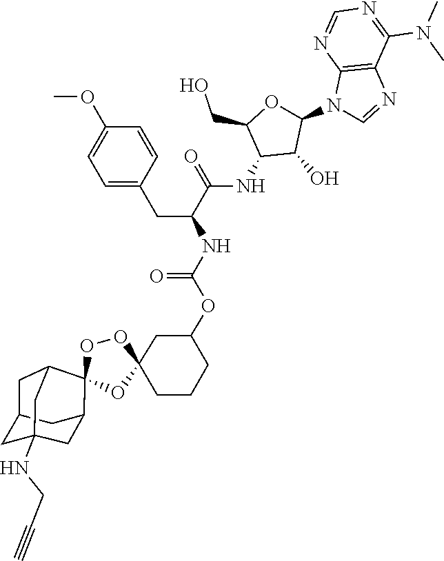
CN(C1=NC=NC2=C1N=CN2C1OC(CO)C(NC(C(NC(OC2CC3(OOC4(O3)C3CC5CC(NCC#C)(CC4C5)C3)CCC2)=O)CC2=CC=C(OC)C=C2)=O)C1O)C
